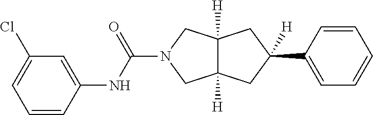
C1=CC(NC(=O)N2CC3([H])C([H])(C2)CC([H])(C2=CC=CC=C2)C3)=CC(Cl)=C1
